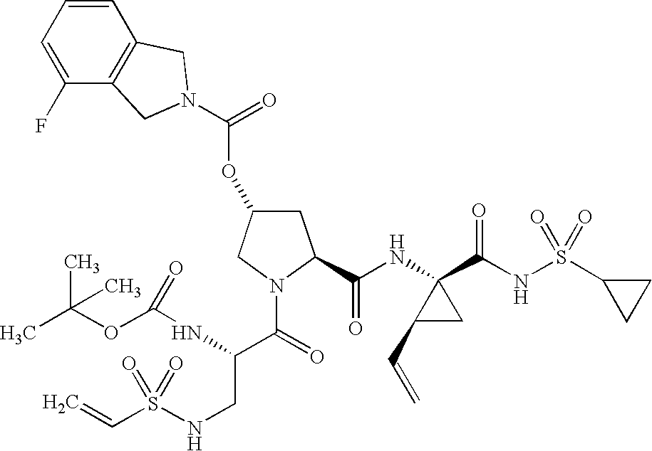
C1C(OC(=O)N2CC3=C(C=CC=C3F)C2)CN(C(=O)C(NC(=O)OC(C)(C)C)CNS(C=C)(=O)=O)C1C(NC1(C(NS(C2CC2)(=O)=O)=O)C(C=C)C1)=O
